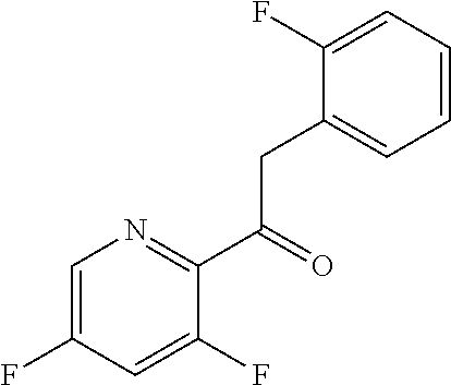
C1=C(F)C=C(F)C(C(CC2=CC=CC=C2F)=O)=N1
